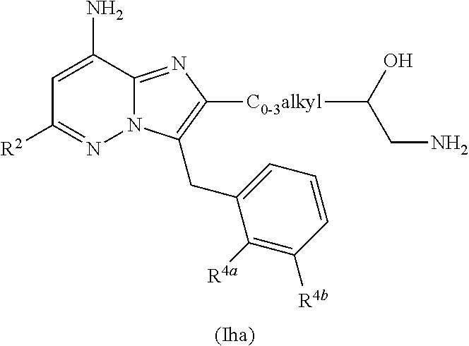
[(Iha)].C1=C(N)C2=NC([C0-3alkyl]C(CN)O)=C(CC3=CC=CC([R4b])=C3[R4a])N2N=C1[R2]
